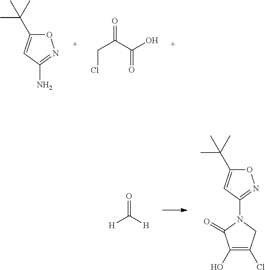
O1C(C(C)(C)C)=CC(N)=N1.O=C(C(O)=O)CCl.O1C(C(C)(C)C)=CC(N2C(=O)C(O)=C(Cl)C2)=N1.O=C([H])[H]
